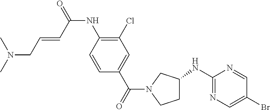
C1C(NC2=NC=C(Br)C=N2)CN(C(C2=CC(Cl)=C(NC(=O)C=CCN(C)C)C=C2)=O)C1
